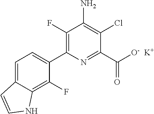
C1(F)=C(C2=CC=C3C(=C2F)NC=C3)N=C(C([O-])=O)C(Cl)=C1N.[K]
